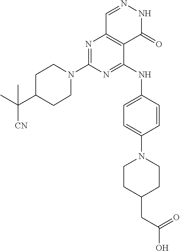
N1=C(NC2=CC=C(N3CCC(CC(O)=O)CC3)C=C2)C2=C(N=C1N1CCC(C(C)([CN])C)CC1)C=NNC2=O
